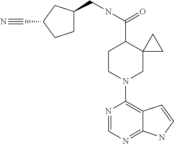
N1=CN=C2C(=C1N1CC3(C(C(NCC4CCC(C#N)C4)=O)CC1)CC3)C=CN2
